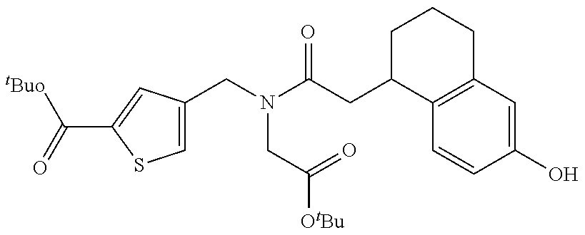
[tBuo]C(=O)C1=CC(CN(C(CC2C3=C(CCC2)C=C(O)C=C3)=O)CC([OtBu])=O)=CS1
